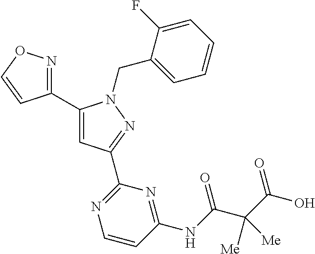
C1(C2=CC(C3=NC=CC(NC(C(C(O)=O)([Me])[Me])=O)=N3)=NN2CC2=CC=CC=C2F)=NOC=C1
